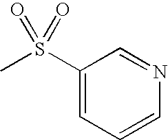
N1=CC(S(C)(=O)=O)=CC=C1
